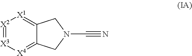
[X2]1=[X3][X4]=C2C(=[X1]1)CN(C#N)C2
